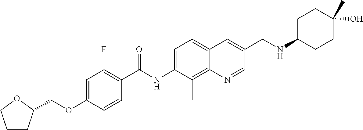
C1CC(COC2=CC(F)=C(C(NC3=CC=C4C(=C3C)N=CC(CNC3CCC(O)(C)CC3)=C4)=O)C=C2)OC1
